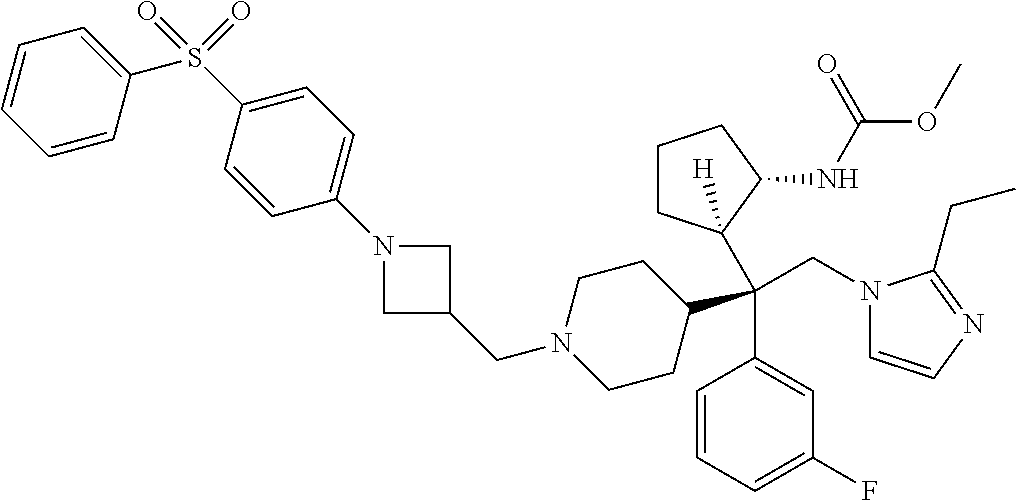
C1=CC=C(F)C=C1C(CN1C=CN=C1CC)(C1([H])CCCC1NC(OC)=O)C1CCN(CC2CN(C3=CC=C(S(=O)(=O)C4=CC=CC=C4)C=C3)C2)CC1
